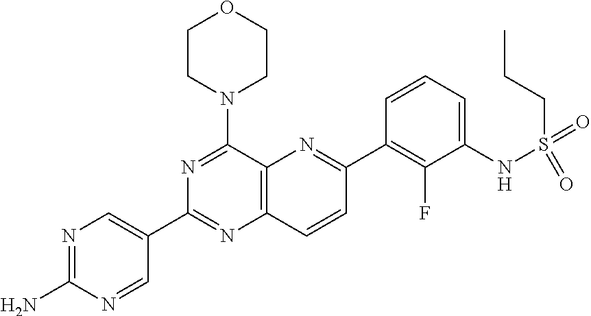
C12=C(C(N3CCOCC3)=NC(C3=CN=C(N)N=C3)=N1)N=C(C1=C(F)C(NS(=O)(CCC)=O)=CC=C1)C=C2
